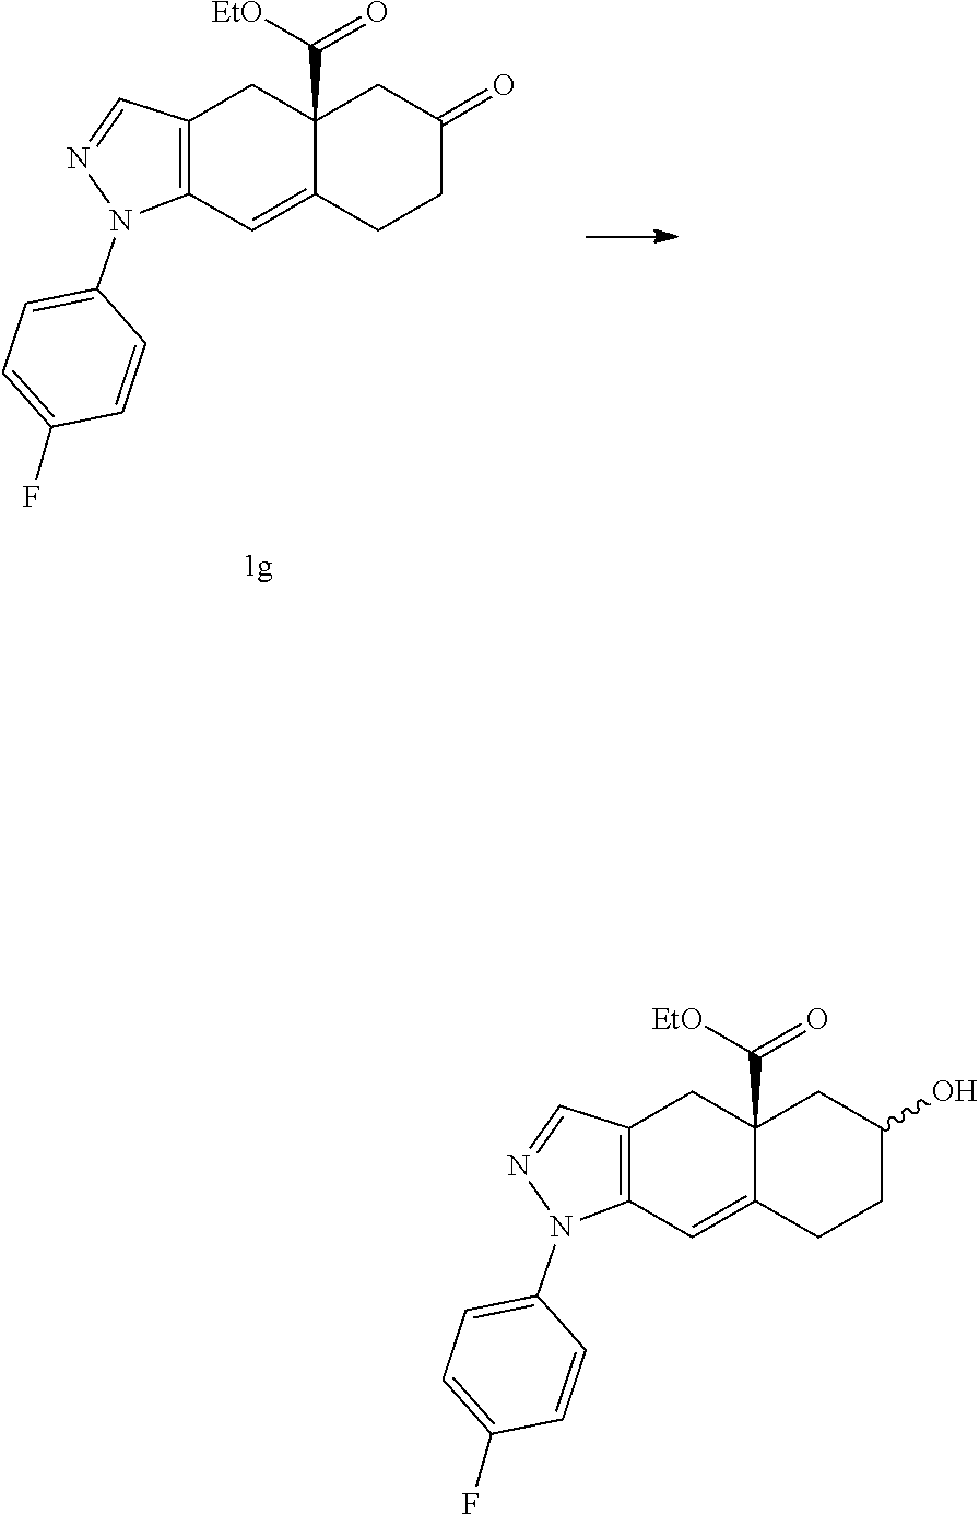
C1=C(N2C3=C(C=N2)CC2(C(=O)[EtO])CC(=O)CCC2=C3)C=CC(F)=C1.C1=C(N2C3=C(C=N2)CC2(C(=O)[EtO])CC(O)CCC2=C3)C=CC(F)=C1
